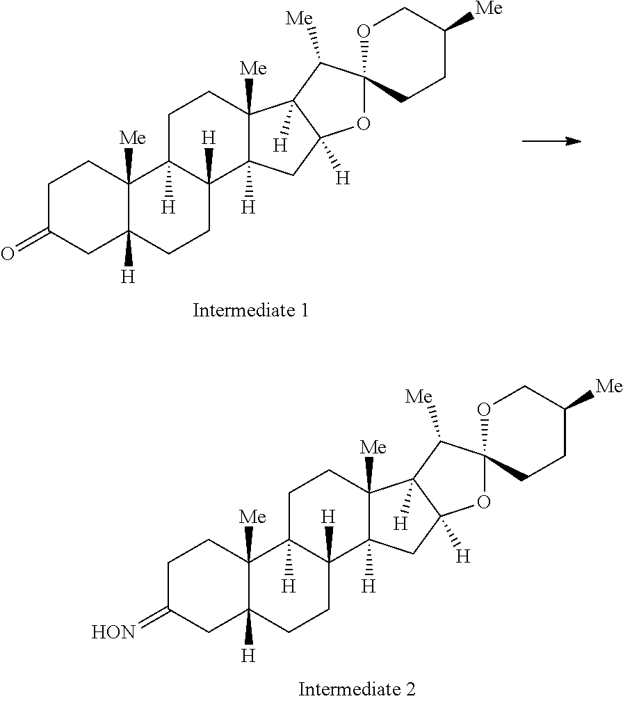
C1C(=O)CC2([H])C([Me])(C1)C1([H])C([H])(CC2)C2([H])C([Me])(CC1)C1([H])C([H])(C2)OC2(C1[Me])CCC([Me])CO2.C1C(=[HON])CC2([H])C([Me])(C1)C1([H])C([H])(CC2)C2([H])C([Me])(CC1)C1([H])C([H])(C2)OC2(C1[Me])CCC([Me])CO2
